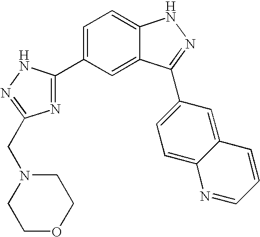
C1=C(C2=NC(CN3CCOCC3)=NN2)C=C2C(=C1)NN=C2C1=CC=C2C(=C1)C=CC=N2
